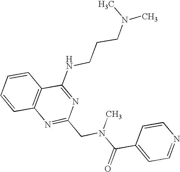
C1=CC2=C(C=C1)C(NCCCN(C)C)=NC(CN(C(C1=CC=NC=C1)=O)C)=N2
